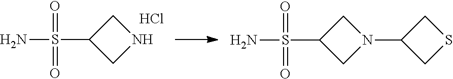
C1C(S(N)(=O)=O)CN1C1CSC1.C1C(S(N)(=O)=O)CN1.Cl
